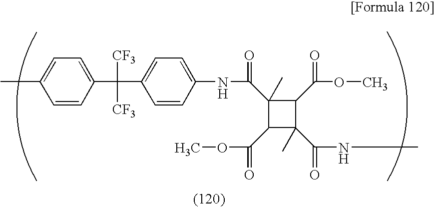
C1(C(=O)NC2=CC=C(C([CF3])([CF3])C3=CC=C(C)C=C3)C=C2)(C)C(C(=O)OC)C(C(=O)NC)(C)C1C(=O)OC
